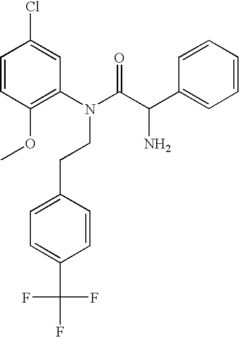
C1=CC(OC)=C(N(C(C(C2=CC=CC=C2)N)=O)CCC2=CC=C(C(F)(F)F)C=C2)C=C1Cl
